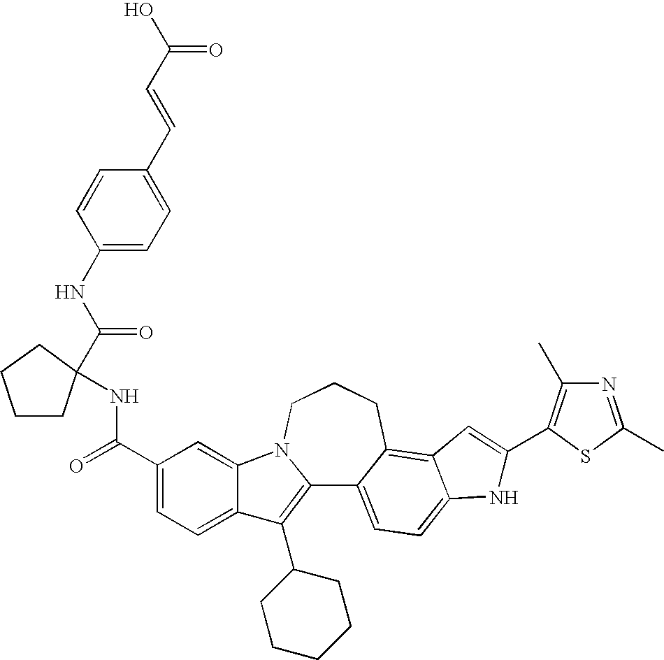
C12=C(C3CCCCC3)C3=CC=C(C(=O)NC4(C(NC5=CC=C(C=CC(O)=O)C=C5)=O)CCCC4)C=C3N1CCCC1=C3C(=CC=C21)NC(C1=C(C)N=C(C)S1)=C3
